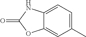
C1(C)=CC=C2C(=C1)OC(=O)N2
